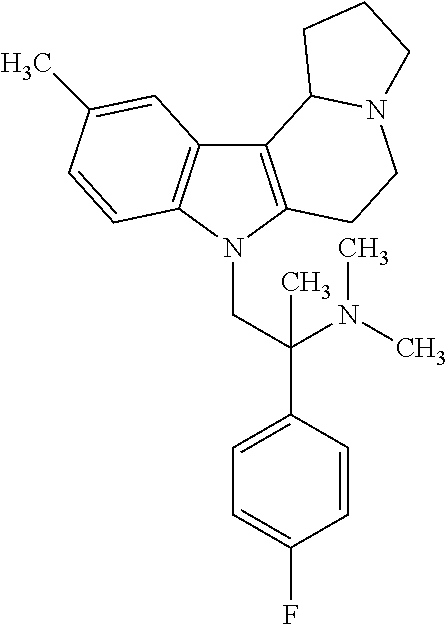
C12=C(N(CC(C3=CC=C(F)C=C3)(N(C)C)C)C3=C1C=C(C)C=C3)CCN1C2CCC1
